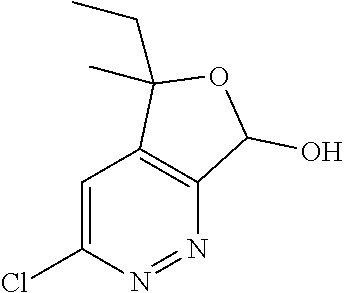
C1=C(Cl)N=NC2=C1C(CC)(C)OC2O
